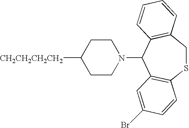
[CH2CH2CH2CH2]C1CCN(C2C3=C(SCC4=C2C=CC=C4)C=CC(Br)=C3)CC1
